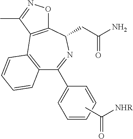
C12=C(C=CC=C1)C1=C(C(CC(N)=O)N=C2C2=CC=CC=C2)ON=C1C.CC([NHR])=O
